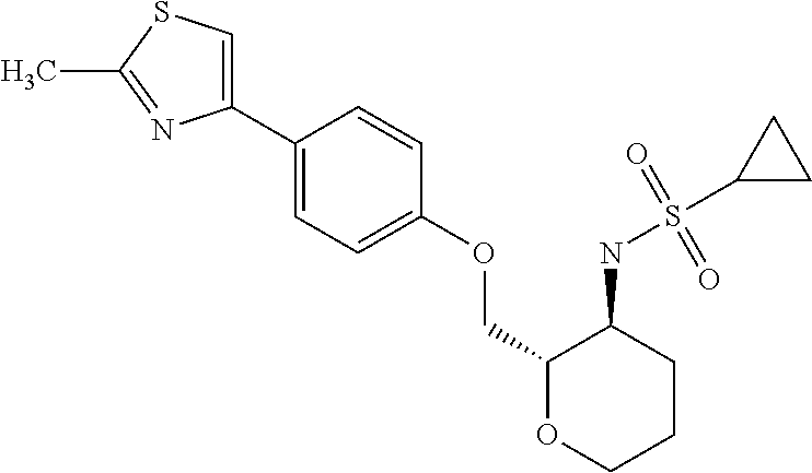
C1(C2=CC=C(OCC3OCCCC3NS(=O)(=O)C3CC3)C=C2)=CSC(C)=N1
